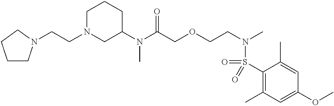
C1(N(C(COCCN(C)S(C2=C(C)C=C(OC)C=C2C)(=O)=O)=O)C)CCCN(CCN2CCCC2)C1
